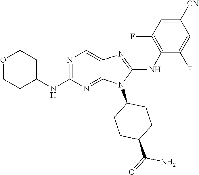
N1=C(NC2CCOCC2)N=C2C(=C1)N=C(NC1=C(F)C=C([CN])C=C1F)N2C1CCC(C(=O)N)CC1
